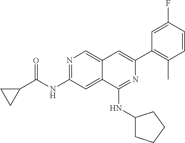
C1C(C(NC2=NC=C3C(=C2)C(NC2CCCC2)=NC(C2=C(C)C=CC(F)=C2)=C3)=O)C1
